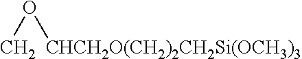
O(C)[CHCH2O(CH2)2CH2Si(OCH3)3]
